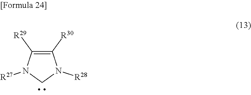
C1([R30])=C([R29])N([R27])CN1[R28]
